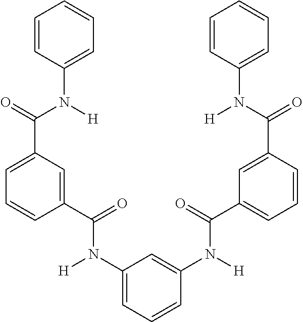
C1=CC(N(C(=O)C2=CC=CC(C(=O)N(C3=CC=CC(N(C(C4=CC=CC(C(N(C5=CC=CC=C5)[H])=O)=C4)=O)[H])=C3)[H])=C2)[H])=CC=C1
